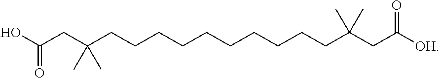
OC(CC(CCCCCCCCCCC(CC([OH])=O)(C)C)(C)C)=O
